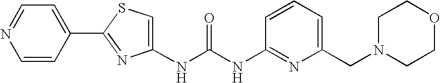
C1(NC(NC2=NC(CN3CCOCC3)=CC=C2)=O)=CSC(C2=CC=NC=C2)=N1
